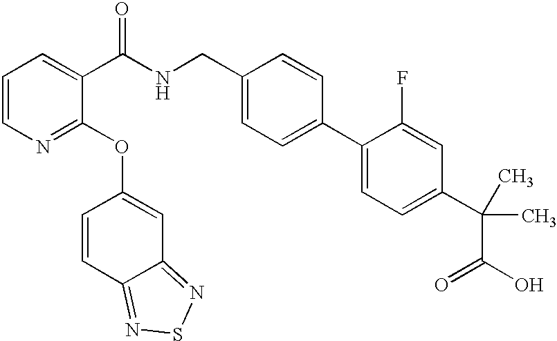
C1=CN=C(OC2=CC3=NSN=C3C=C2)C(C(NCC2=CC=C(C3=CC=C(C(C)(C(O)=O)C)C=C3F)C=C2)=O)=C1
